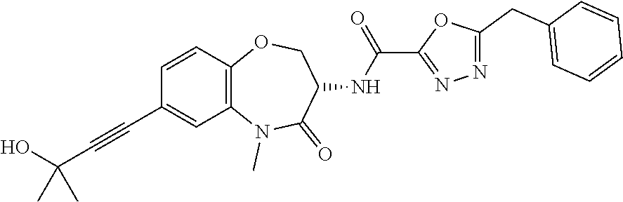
C1=CC2=C(C=C1C#CC(O)(C)C)N(C)C(=O)C(NC(=O)C1=NN=C(CC3=CC=CC=C3)O1)CO2
